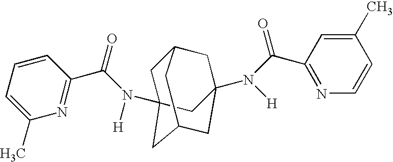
C1(C(=O)N([H])C23CC4CC(N([H])C(C5=NC=CC(C)=C5)=O)(CC(C2)C4)C3)=NC(C)=CC=C1
